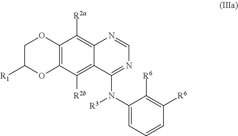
C12=C(C([R2b])=C3C(=C1[R2a])N=CN=C3N(C1=CC=CC([R6])=C1[R6])[R3])OC([R1])CO2
